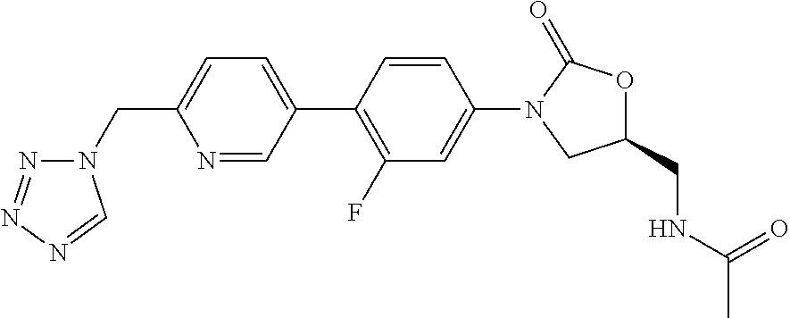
C1(CN2N=NN=C2)=CC=C(C2=C(F)C=C(N3CC(CNC(C)=O)OC3=O)C=C2)C=N1
